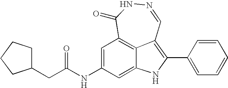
N1=CC2=C(C3=CC=CC=C3)NC3=CC(NC(CC4CCCC4)=O)=CC(=C23)C(=O)N1
